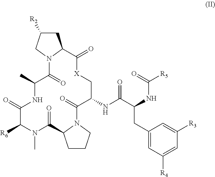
[R6]C1N(C)C(=O)C2CCCN2C(=O)C(NC(C(NC([R5])=O)CC2=CC([R4])=CC([R3])=C2)=O)C[X]C(=O)C2N(C(=O)C(C)NC1=O)CC([R2])C2
